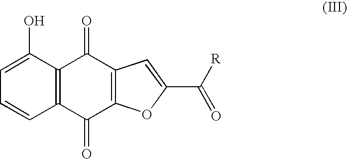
C1=C(O)C2=C(C=C1)C(=O)C1=C(C2=O)C=C(C(=O)[R])O1
